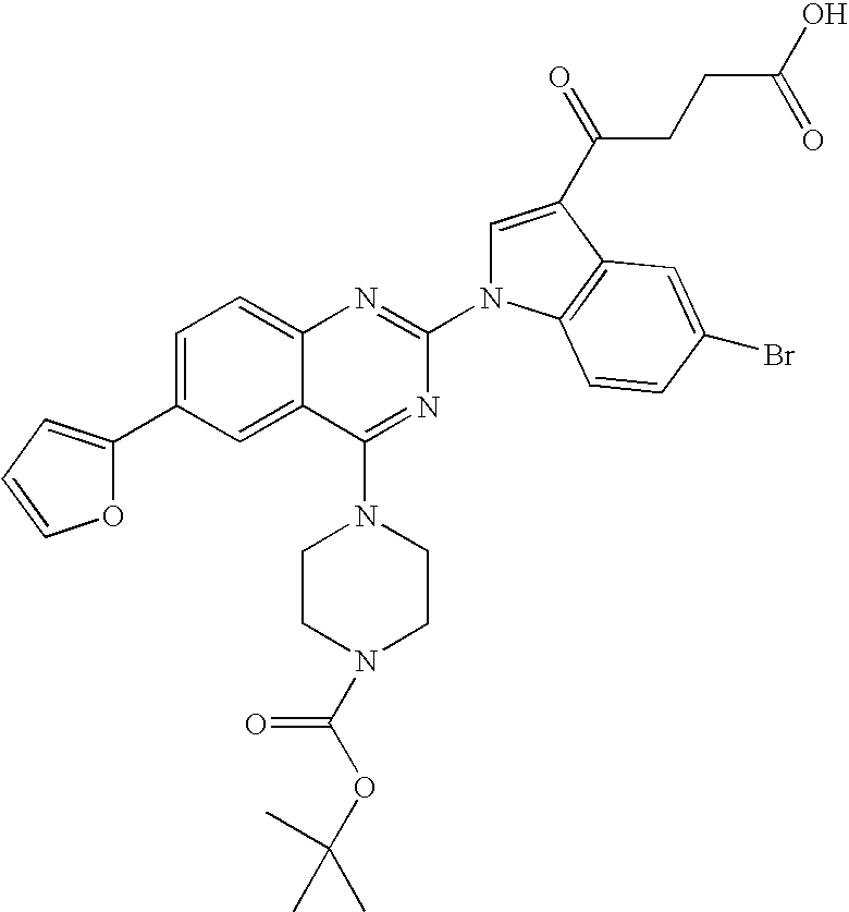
C1=C(C2=CC=CO2)C=C2C(=C1)N=C(N1C=C(C(=O)CCC(O)=O)C3=C1C=CC(Br)=C3)N=C2N1CCN(C(OC(C)(C)C)=O)CC1
